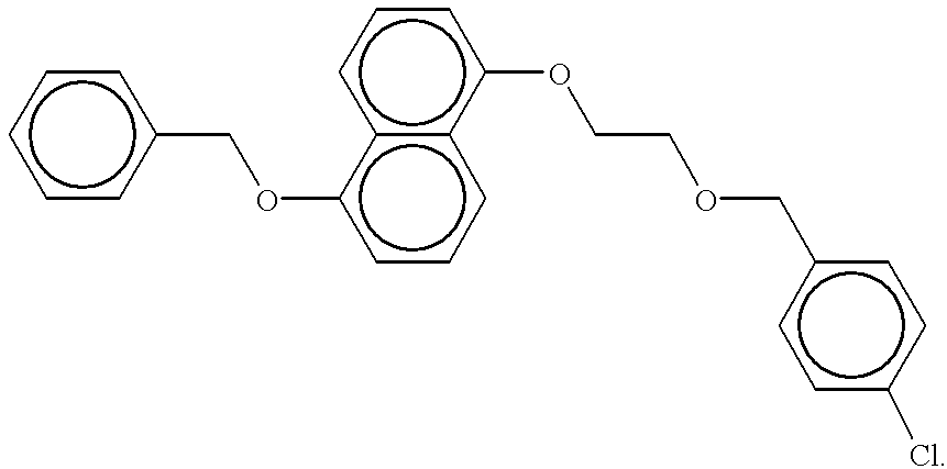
c1cc(COc2cccc3c2cccc3OCCOCc2ccc(Cl)cc2)ccc1
